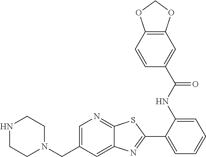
N1CCN(CC2=CN=C3C(=C2)N=C(C2=CC=CC=C2NC(C2=CC4=C(C=C2)OCO4)=O)S3)CC1
